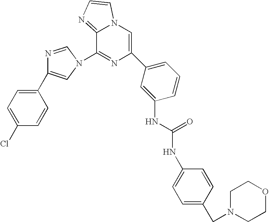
N1=CN(C2=NC(C3=CC=CC(NC(NC4=CC=C(CN5CCOCC5)C=C4)=O)=C3)=CN3C2=NC=C3)C=C1C1=CC=C(Cl)C=C1
